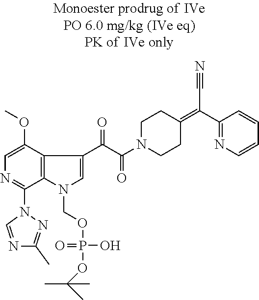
C1=C(OC)C2=C(C(N3C=NC(C)=N3)=N1)N(COP(=O)(O)OC(C)(C)C)C=C2C(C(N1CCC(=C(C2=NC=CC=C2)C#N)CC1)=O)=O
